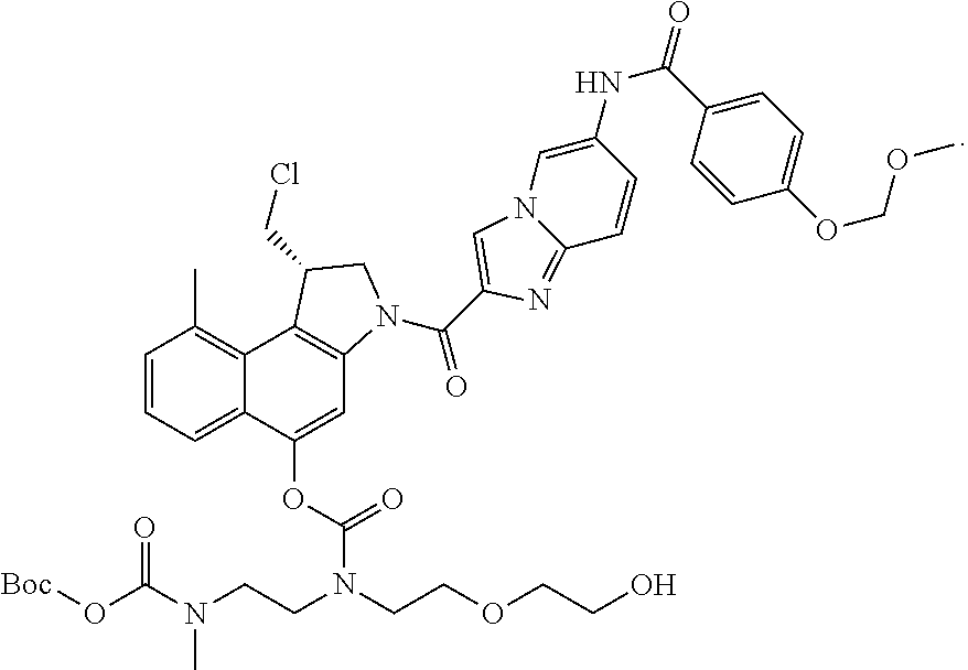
C1=CC=C2C(=C1C)C1=C(C=C2OC(=O)N(CCN(C(O[Boc])=O)C)CCOCCO)N(C(C2=CN3C(=N2)C=CC(NC(=O)C2=CC=C(OCOC)C=C2)=C3)=O)CC1CCl
